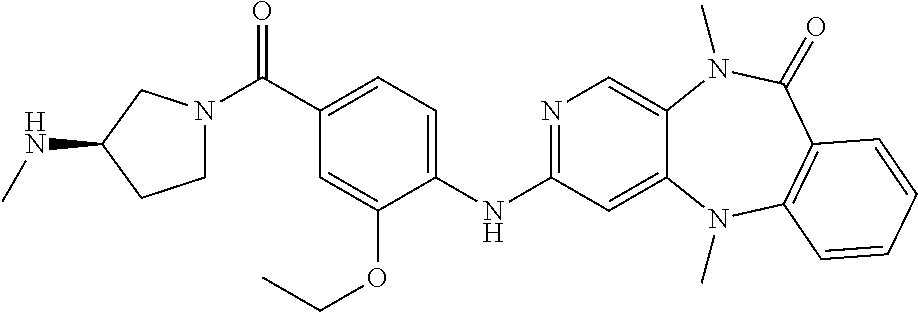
C(C1=CC=C(NC2=NC=C3C(=C2)N(C)C2=C(C(=O)N3C)C=CC=C2)C(OCC)=C1)(=O)N1CCC(NC)C1
